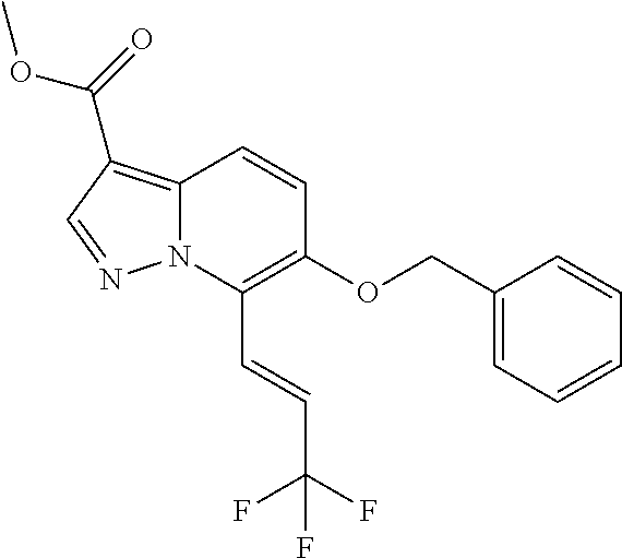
C12=C(C(=O)OC)C=NN1C(C=CC(F)(F)F)=C(OCC1=CC=CC=C1)C=C2
